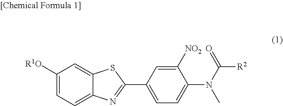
C1([R1O])=CC=C2C(=C1)SC(C1=CC=C(N(C(=O)[R2])C)C([NO2])=C1)=N2
